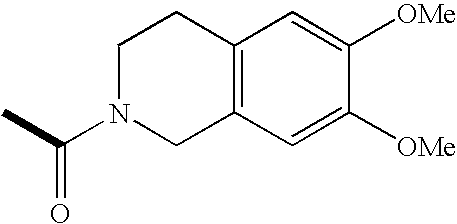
CC(N1CC2=C(CC1)C=C([OMe])C([OMe])=C2)=O
